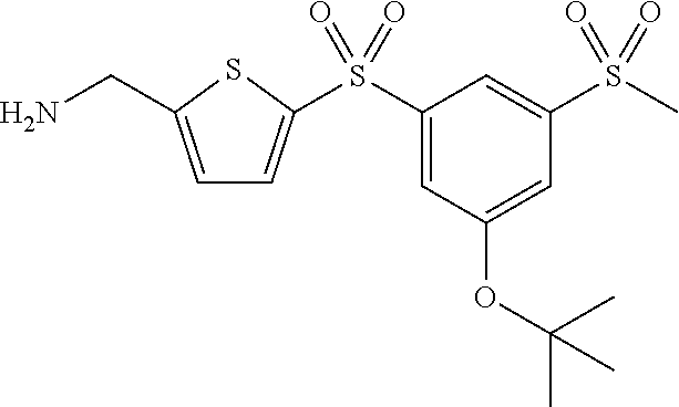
C1=C(CN)SC(S(C2=CC(OC(C)(C)C)=CC(S(C)(=O)=O)=C2)(=O)=O)=C1
